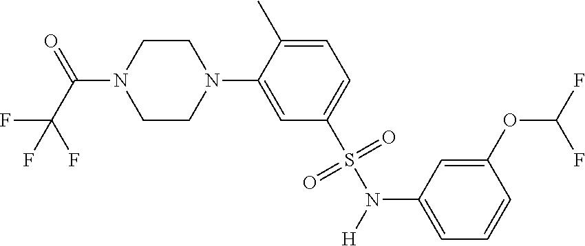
C1(S(=O)(=O)N([H])C2=CC=CC(OC(F)F)=C2)=CC=C(C)C(N2CCN(C(C(F)(F)F)=O)CC2)=C1
